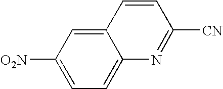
[O2N]C1=CC=C2C(=C1)C=CC([CN])=N2
